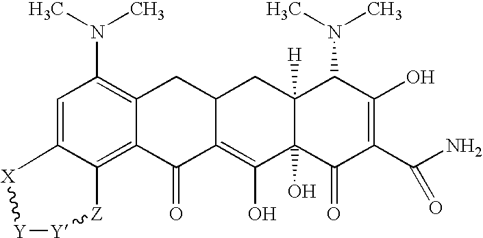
C1=C2C(=C3C(=C1N(C)C)CC1C(=C(O)C4(O)C([H])(C1)C(N(C)C)C(O)=C(C(N)=O)C4=O)C3=O)[Z][Y][Y][X]2
